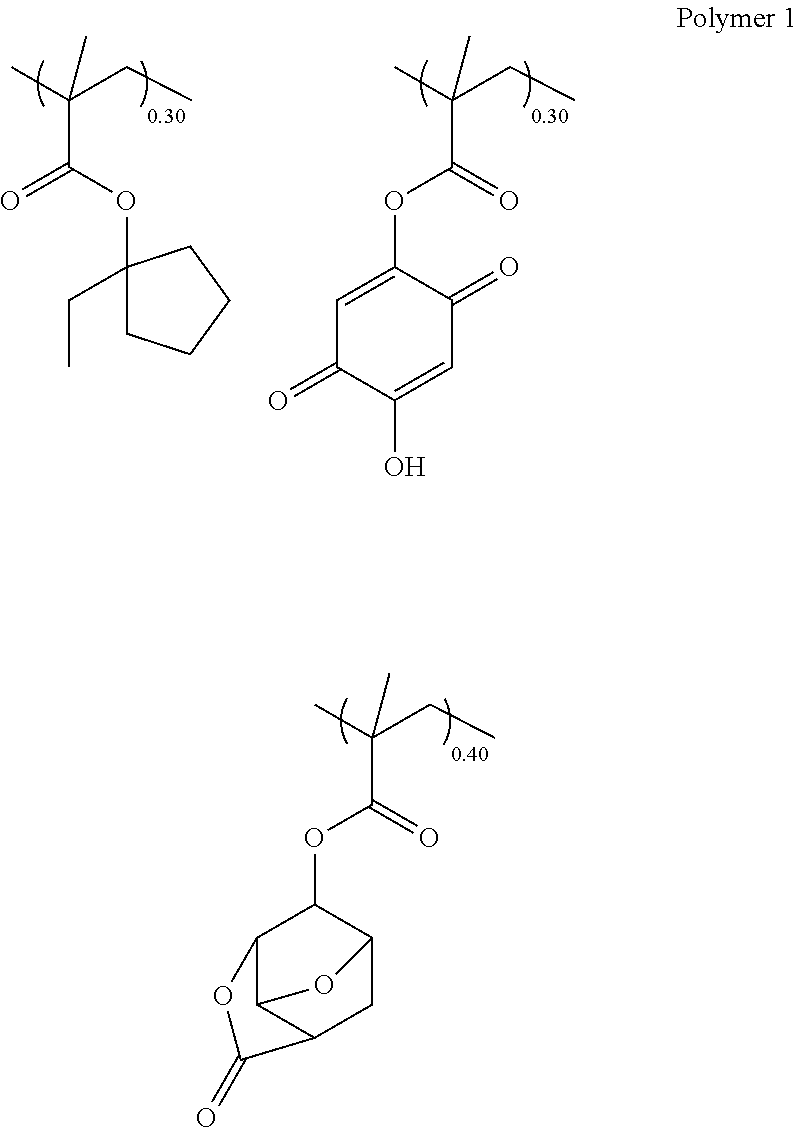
CC(CC)(C)C(OC1(CC)CCCC1)=O.CC(CC)(C)C(=O)OC1=CC(=O)C(O)=CC1=O.CC(CC)(C)C(=O)OC1C2C3C(CC1O3)C(=O)O2
